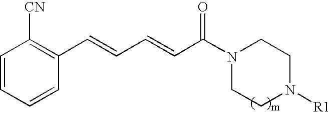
C1=CC=CC(C=CC=CC(N2CCN([R1])CC2)=O)=C1[CN]
